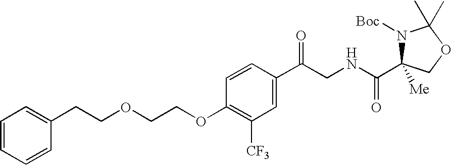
C1=CC(C(=O)CNC(C2([Me])N([Boc])C(C)(C)OC2)=O)=CC([CF3])=C1OCCOCCC1=CC=CC=C1
